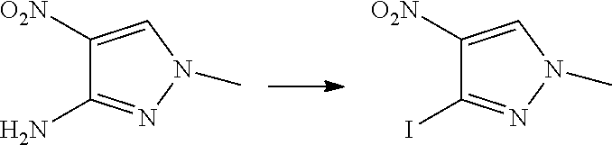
C1(N)=NN(C)C=C1[O2N].C1(I)=NN(C)C=C1[O2N]
